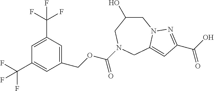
C1C(O)CN(C(OCC2=CC(C(F)(F)F)=CC(C(F)(F)F)=C2)=O)CC2=CC(C(O)=O)=NN12
